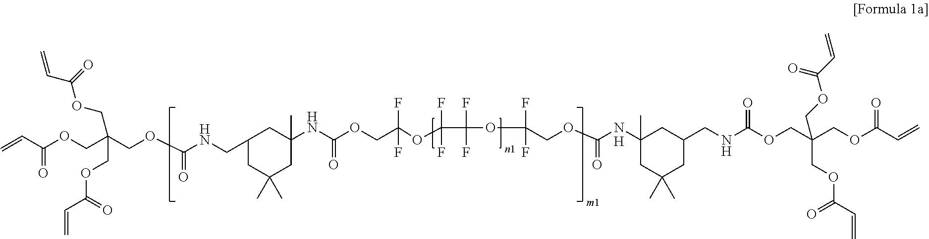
C=CC(OCC(COC(NCC1CC(C)(C)CC(NC(OCC(OC(C(F)(F)OC(COC(NC2(C)CC(C)(C)CC(CNC(OCC(COC(C=C)=O)(COC(C=C)=O)COC(C=C)=O)=O)C2)=O)(F)F)(F)F)(F)F)=O)(C)C1)=O)(COC(C=C)=O)COC(C=C)=O)=O.[H]
